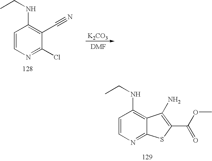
C1=CN=C(Cl)C(C#N)=C1NCC.[K2CO3].C1=CN=C2C(=C1NCC)C(N)=C(C(OC)=O)S2
